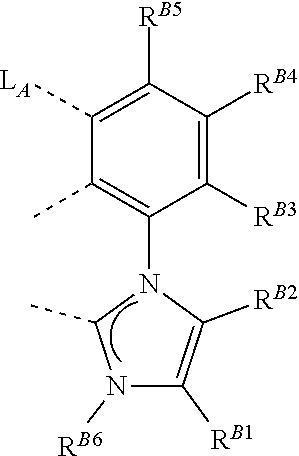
[RB6]N1C(C)N(C2=C(C)C([LA])=C([RB5])C([RB4])=C2[RB3])C([RB2])=C1[RB1]
